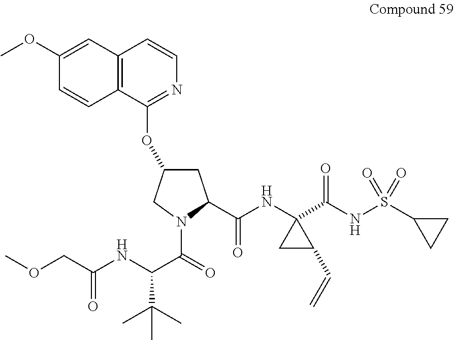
C12=C(C=CN=C1OC1CC(C(NC3(C(=O)NS(=O)(=O)C4CC4)CC3C=C)=O)N(C(=O)C(NC(COC)=O)C(C)(C)C)C1)C=C(OC)C=C2
